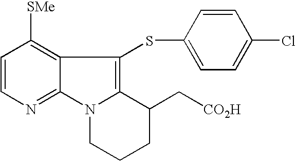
C1=CN=C2C(=C1[SMe])C(SC1=CC=C(Cl)C=C1)=C1N2CCCC1C[CO2H]
